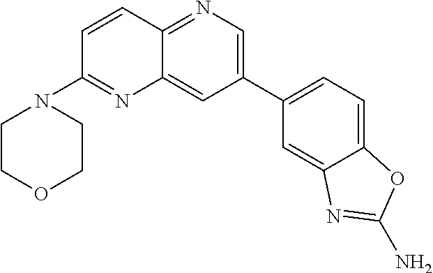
C1=CC2=NC=C(C3=CC=C4C(=C3)N=C(N)O4)C=C2N=C1N1CCOCC1
